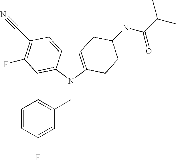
C12=C(N(CC3=CC=CC(F)=C3)C3=CC(F)=C(C#N)C=C13)CCC(NC(C(C)C)=O)C2
